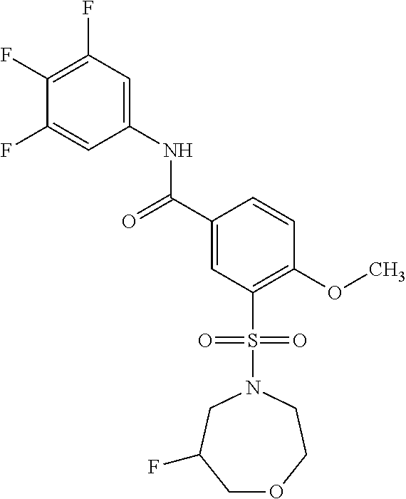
C1(F)=C(F)C=C(NC(C2=CC(S(N3CC(F)COCC3)(=O)=O)=C(OC)C=C2)=O)C=C1F
